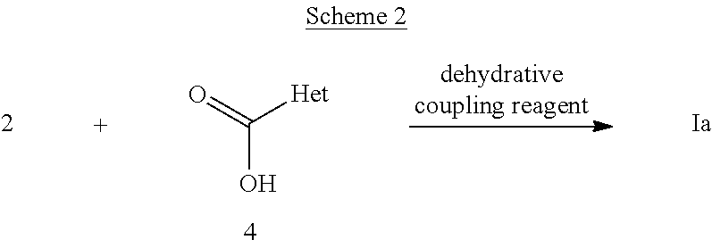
OC(=O)[Het]
